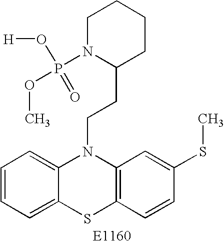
C1=CC=C2C(=C1)N(CCC1CCCCN1P(OC)(=O)O[H])C1=C(S2)C=CC(SC)=C1
